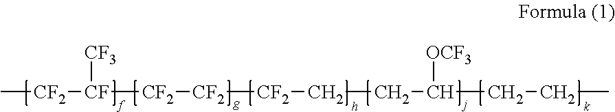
C[CF2][CF]([CF3])[CF2][CF2][CF2]CCC(CCC)[OCF3]
